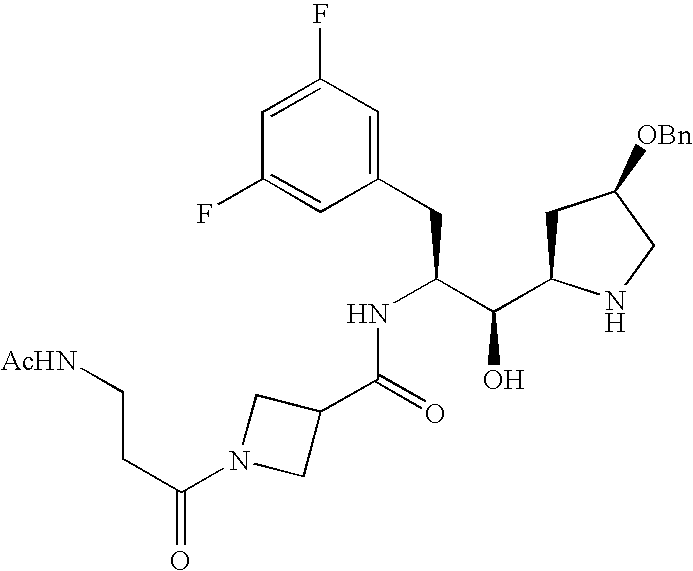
C1(F)=CC(F)=CC(CC(C(C2CC([OBn])CN2)O)NC(=O)C2CN(C(CC[AcHN])=O)C2)=C1
